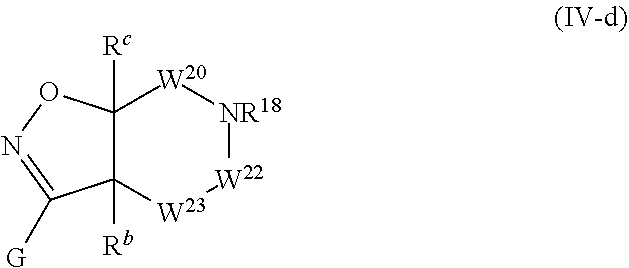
C12([Rc])C([Rb])([W23][W22][NR18][W20]1)C([G])=NO2
